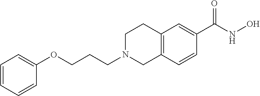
C1=CC=CC(OCCCN2CC3=C(CC2)C=C(C(NO)=O)C=C3)=C1
